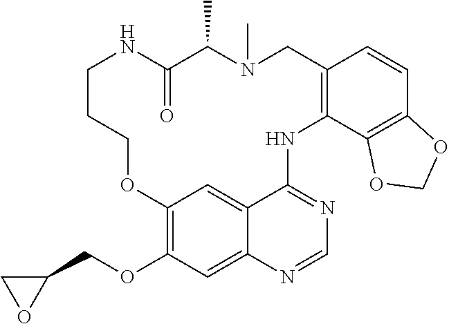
C1(COC2=C3C=C4C(=C2)N=CN=C4NC2=C(C=CC4=C2OCO4)CN(C)C(C)C(=O)NCCCO3)CO1
